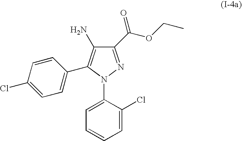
C1=CC=C(Cl)C(N2N=C(C(OCC)=O)C(N)=C2C2=CC=C(Cl)C=C2)=C1
